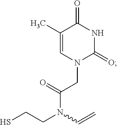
C(N(CCS)C=C)(CN1C(=O)NC(=O)C(C)=C1)=O
